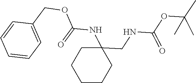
O=C(NC1(CNC(OC(C)(C)C)=O)CCCCC1)OCC1=CC=CC=C1
